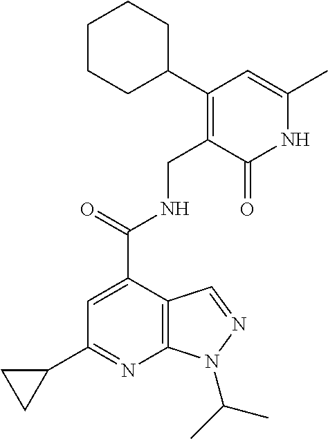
C12=C(C(C(=O)NCC3=C(C4CCCCC4)C=C(C)NC3=O)=CC(C3CC3)=N1)C=NN2C(C)C
